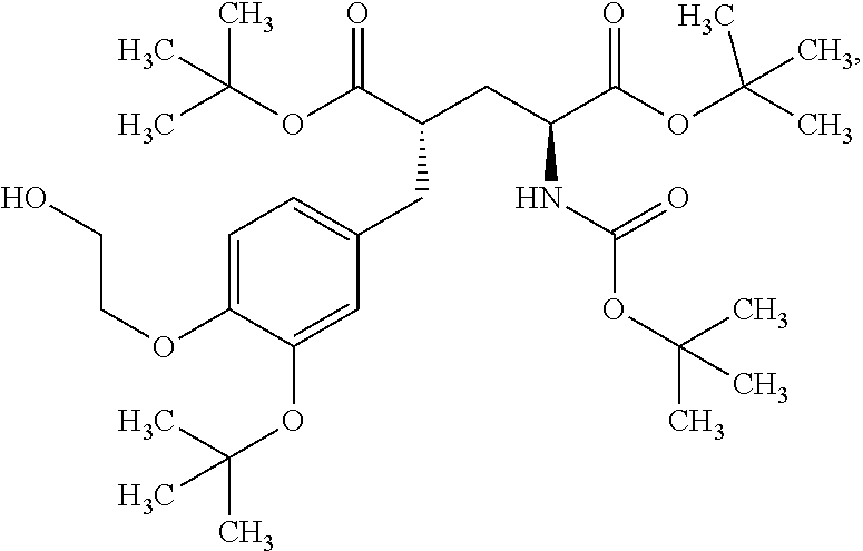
C(CC(C(OC(C)(C)C)=O)NC(OC(C)(C)C)=O)(C(OC(C)(C)C)=O)CC1=CC=C(OCCO)C(OC(C)(C)C)=C1
